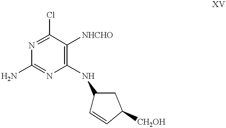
C1(NC2C=CC([CH2OH])C2)=C([NHCHO])C(Cl)=NC(N)=N1
